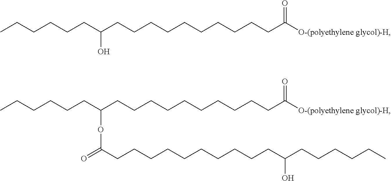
CCCCCCC(CCCCCCCCCCC([O-(polyethylene glycol)-H])=O)O.CCCCCCC(CCCCCCCCCCC([O-(polyethylene glycol)-H])=O)OC(=O)CCCCCCCCCCC(CCCCCC)O
